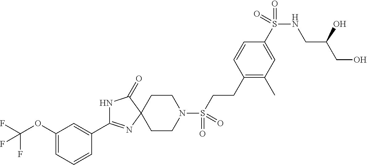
N1C(C2=CC(OC(F)(F)F)=CC=C2)=NC2(C1=O)CCN(S(CCC1=C(C)C=C(S(NCC(CO)O)(=O)=O)C=C1)(=O)=O)CC2
